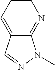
C1=CC=C2C(=N1)N(C)N=C2
